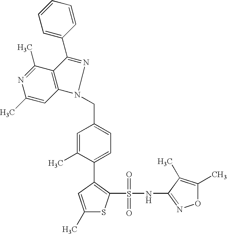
C1(C)=CC(C2=CC=C(CN3N=C(C4=CC=CC=C4)C4=C3C=C(C)N=C4C)C=C2C)=C(S(NC2=NOC(C)=C2C)(=O)=O)S1
